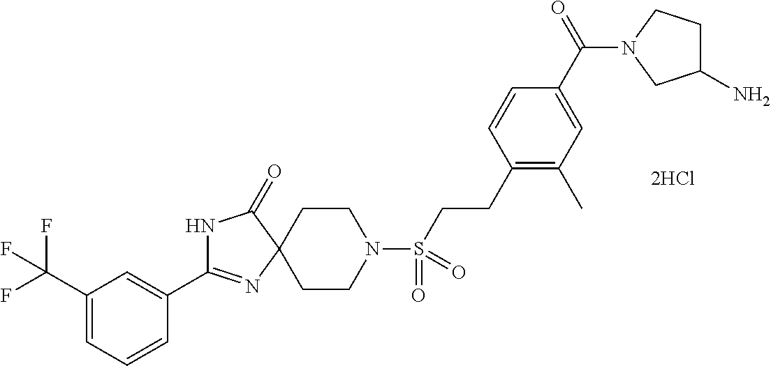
C1CN(S(CCC2=C(C)C=C(C(=O)N3CCC(N)C3)C=C2)(=O)=O)CCC12N=C(C1=CC(C(F)(F)F)=CC=C1)NC2=O.[2HCl]
